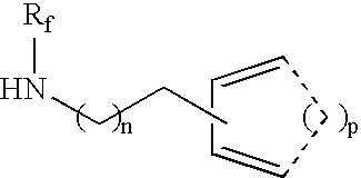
N(CCC)[Rf].C1=CCC=C1
